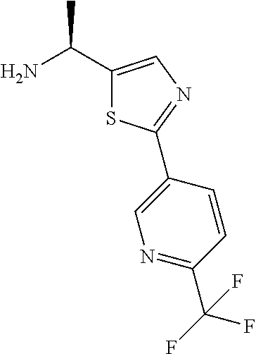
C1(C(N)C)=CN=C(C2=CN=C(C(F)(F)F)C=C2)S1
